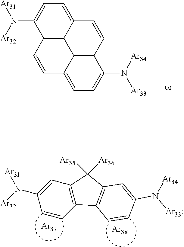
C1=CC2=CC=C(N([Ar34])[Ar33])C3C2C2C1C(N([Ar32])[Ar31])=CC=C2C=C3.N(C1=CC2=C(C=C1)C1=C(C2([Ar36])[Ar35])C=C(N([Ar33])[Ar34])C=C1)([Ar32])[Ar31].[Ar37].[Ar38]
